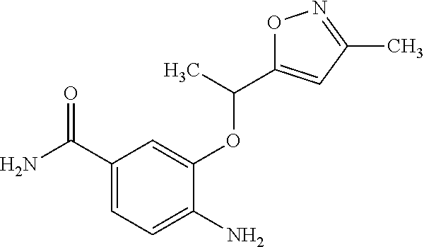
C1(C(N)=O)=CC=C(N)C(OC(C2=CC(C)=NO2)C)=C1
